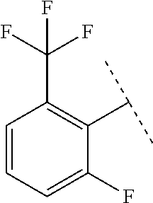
C1=CC=C(F)C(C(C)C)=C1C(F)(F)F
